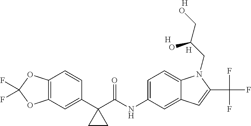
C12=C(C=C(C3(C(NC4=CC=C5C(=C4)C=C(C(F)(F)F)N5CC(CO)O)=O)CC3)C=C1)OC(F)(F)O2.[H].[H].[H]
